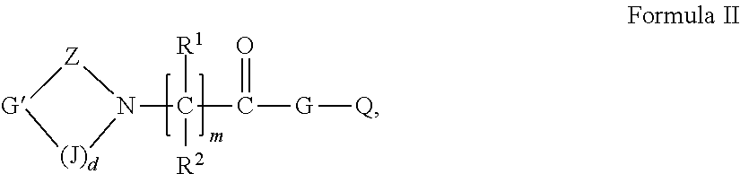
[(J)d]1[G][Z]N1C([R1])(C([G][Q])=O)[R2]
